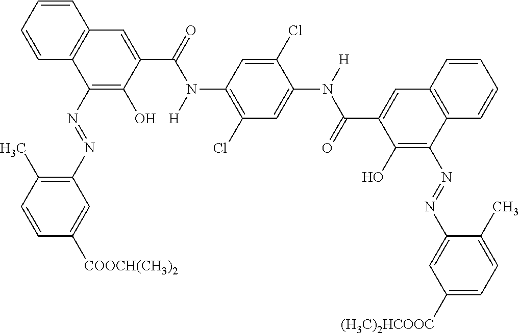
N(C1=C(O)C(C(N(C2=C(Cl)C=C(N(C(C3=CC4=C(C(N=NC5=CC([(H3C)2HCOOC])=CC=C5C)=C3O)C=CC=C4)=O)[H])C(Cl)=C2)[H])=O)=CC2=C1C=CC=C2)=NC1=C(C)C=CC([COOCH(CH3)2])=C1
